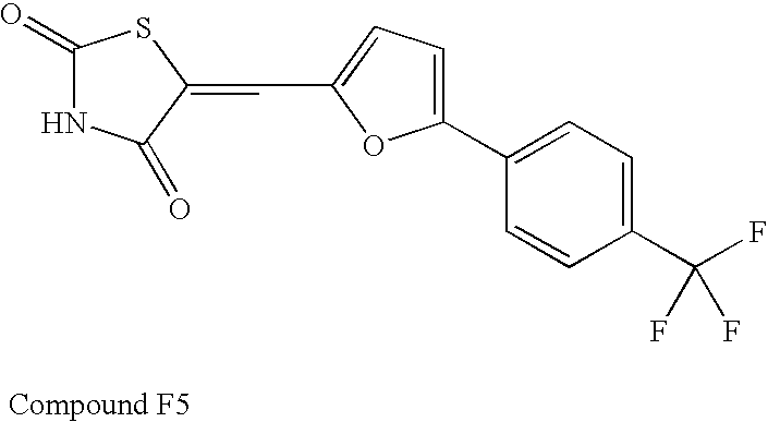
C(=C1C(=O)NC(=O)S1)C1=CC=C(C2=CC=C(C(F)(F)F)C=C2)O1
